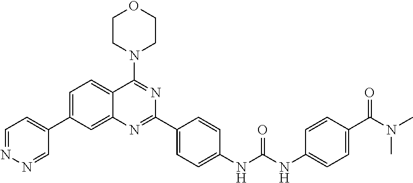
C1=C(C2=CC=NN=C2)C=C2C(=C1)C(N1CCOCC1)=NC(C1=CC=C(NC(NC3=CC=C(C(N(C)C)=O)C=C3)=O)C=C1)=N2
